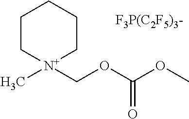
C1C[N+](C)(COC(OC)=O)CCC1
